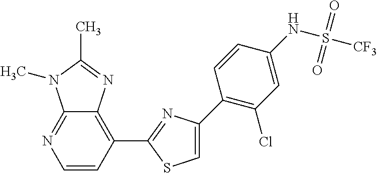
C1=CC(C2=NC(C3=C(Cl)C=C(NS([CF3])(=O)=O)C=C3)=CS2)=C2C(=N1)N(C)C(C)=N2
